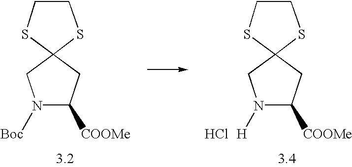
N1([Boc])C([COOMe])CC2(C1)SCCS2.Cl.N1([H])C([COOMe])CC2(C1)SCCS2
